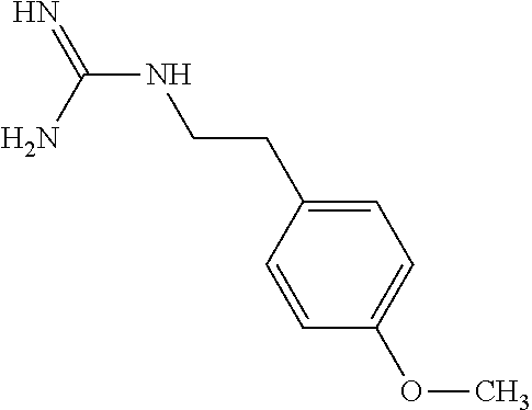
N(C(=N)N)CCC1=CC=C(OC)C=C1
